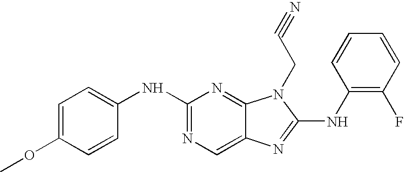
C1=C(OC)C=CC(NC2=NC=C3C(=N2)N(CC#N)C(NC2=C(F)C=CC=C2)=N3)=C1
